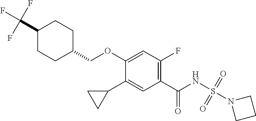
C1(C2CC2)=CC(C(NS(N2CCC2)(=O)=O)=O)=C(F)C=C1OCC1CCC(C(F)(F)F)CC1
